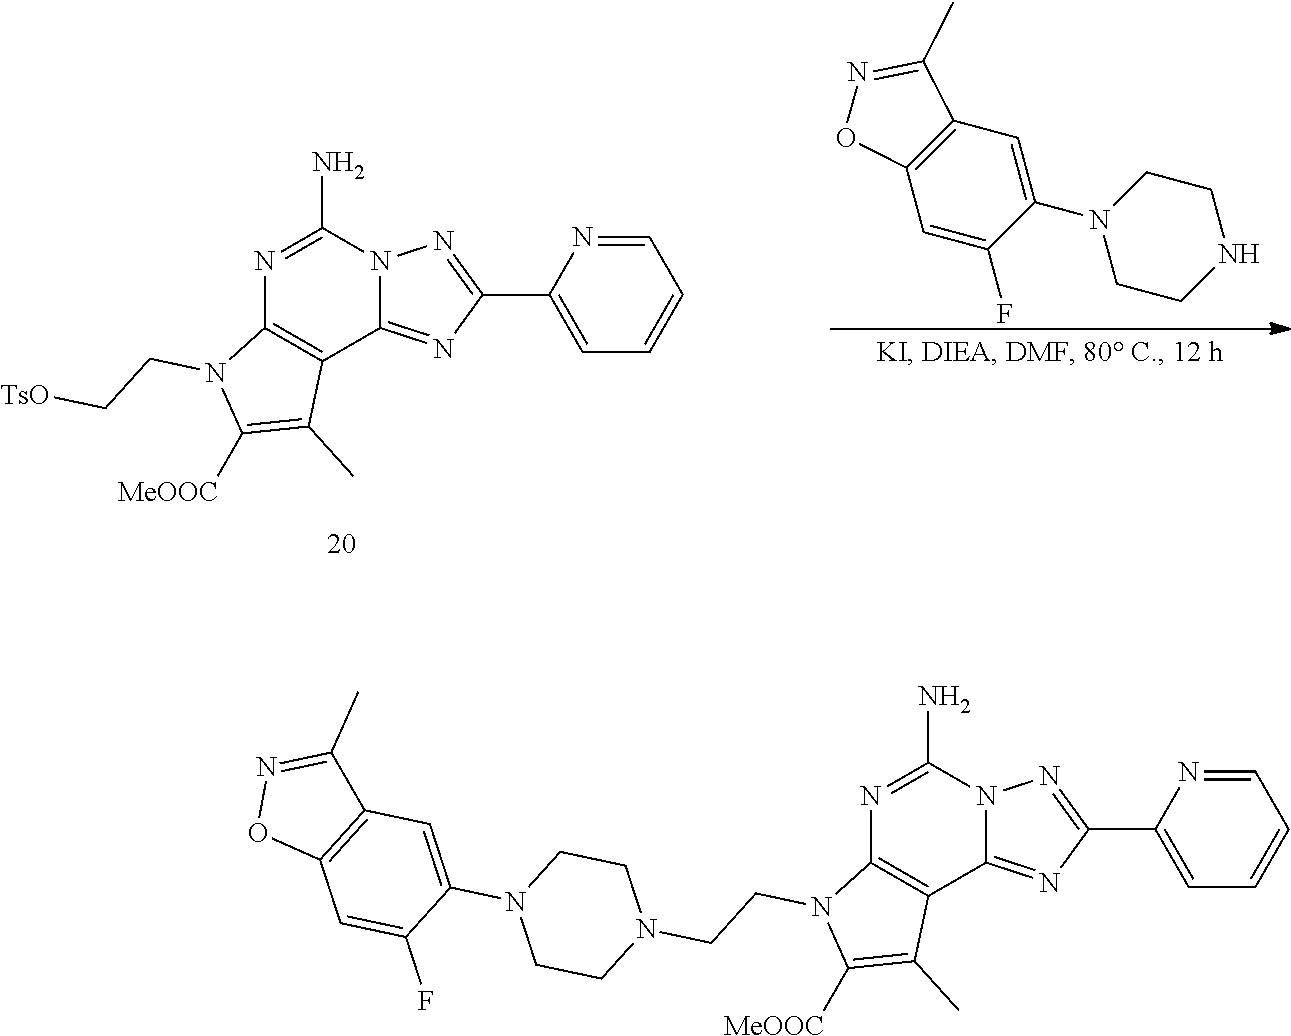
N1=C(N)N2C(=NC(C3=CC=CC=N3)=N2)C2=C1N(CCN1CCN(C3=CC4=C(C=C3F)ON=C4C)CC1)C([MeOOC])=C2C.N1=C(N)N2C(=NC(C3=CC=CC=N3)=N2)C2=C1N(CC[TsO])C([MeOOC])=C2C.C1=C(F)C(N2CCNCC2)=CC2=C1ON=C2C
